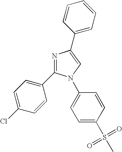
C1=C(C2=CC=CC=C2)N=C(C2=CC=C(Cl)C=C2)N1C1=CC=C(S(C)(=O)=O)C=C1
